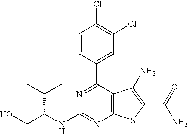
N1=C(C2=CC(Cl)=C(Cl)C=C2)C2=C(N=C1NC(CO)C(C)C)SC(C(N)=O)=C2N
